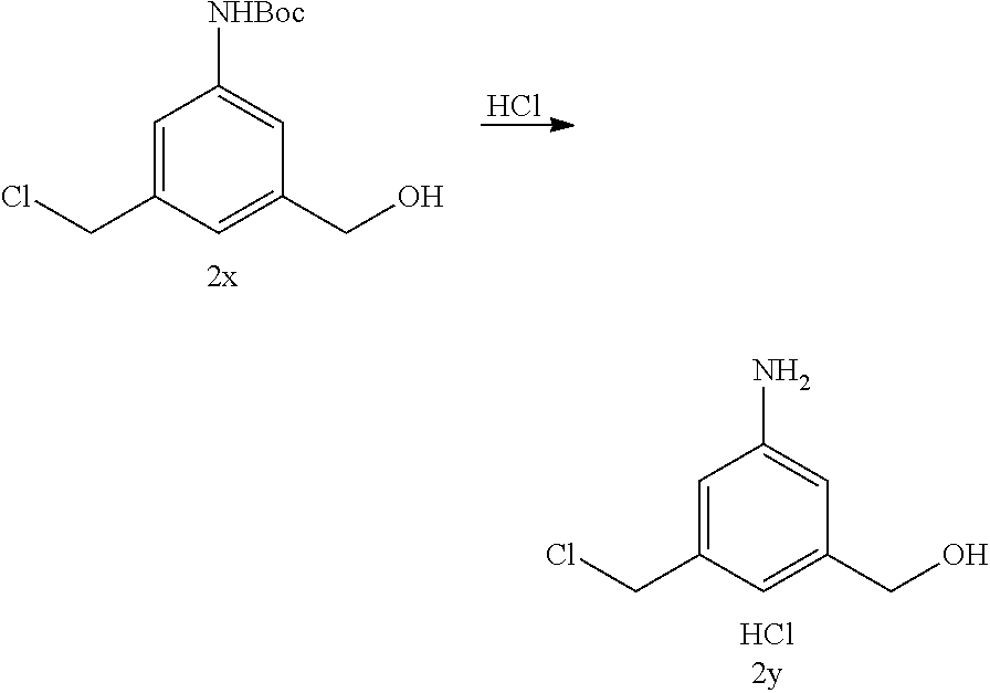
Cl.C1=C(CCl)C=C(CO)C=C1[NHBoc].C1=C(CCl)C=C(CO)C=C1N
